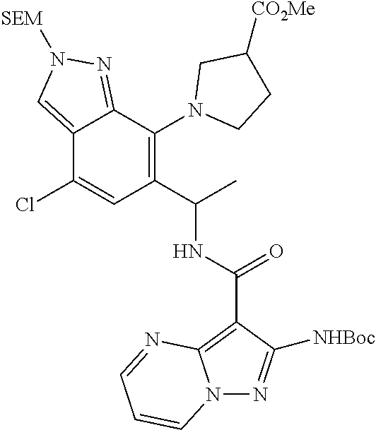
C12=CN([SEM])N=C1C(N1CCC([CO2Me])C1)=C(C(C)NC(=O)C1=C3N(N=C1[NHBoc])C=CC=N3)C=C2Cl
